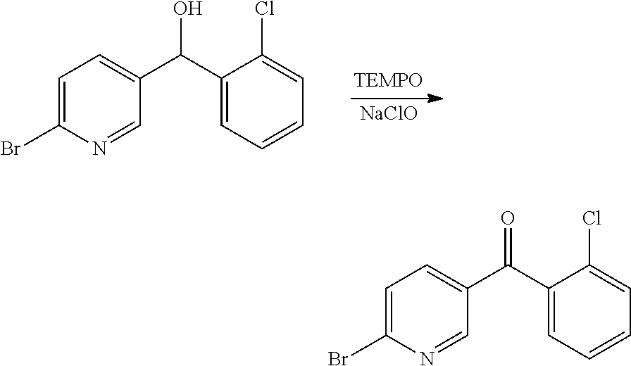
C1=C(Br)N=CC(C(=O)C2=CC=CC=C2Cl)=C1.C1=C(Br)N=CC(C(O)C2=CC=CC=C2Cl)=C1.[NaClO]
